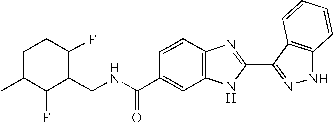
C1=CC2=C(C=C1C(NCC1C(F)CCC(C)C1F)=O)NC(C1=NNC3=C1C=CC=C3)=N2
